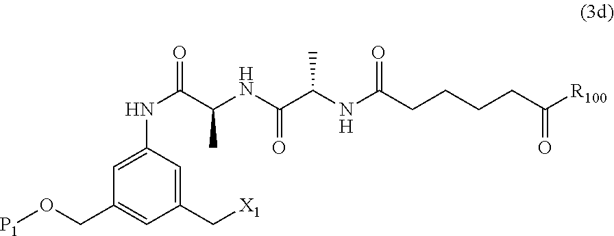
C([X1])C1=CC(NC(C(NC(C(NC(CCCCC([R100])=O)=O)C)=O)C)=O)=CC(CO[P1])=C1
